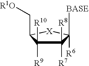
C1([R7])([R8])C([R9])([R10])C(C[R1O])[X]C1([BASE])[R6]
